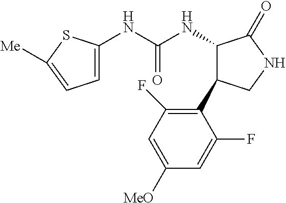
C1=C(NC(NC2C(C3=C(F)C=C([MeO])C=C3F)CNC2=O)=O)SC([Me])=C1
